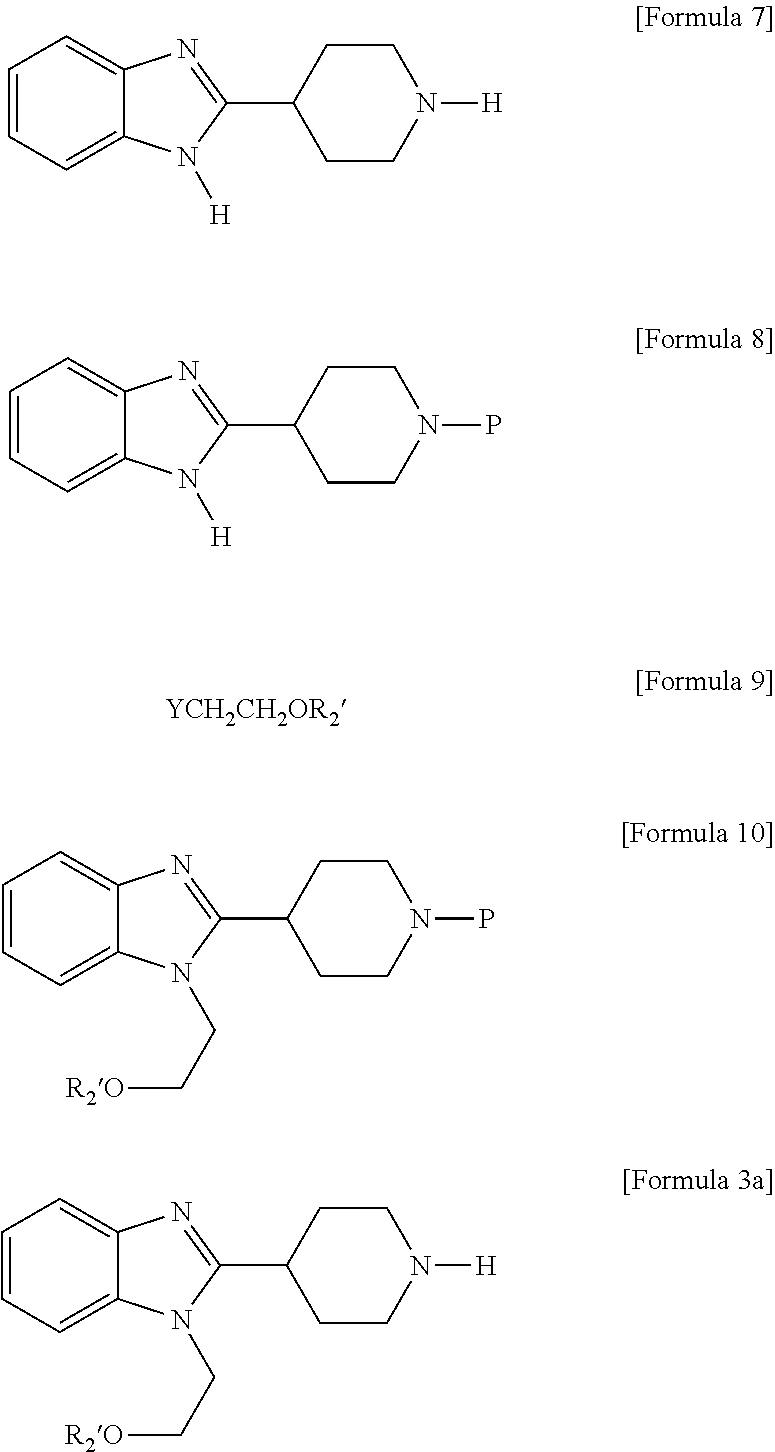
C1=CC=C2C(=C1)N=C(C1CCN([H])CC1)N2[H].C1=CC=C2C(=C1)N=C(C1CCN(P)CC1)N2[H].[YCH2CH2OR2].C1=CC=C2C(=C1)N=C(C1CCN(P)CC1)N2CC[R2O].C1=CC=C2C(=C1)N=C(C1CCN([H])CC1)N2CC[R2O]
